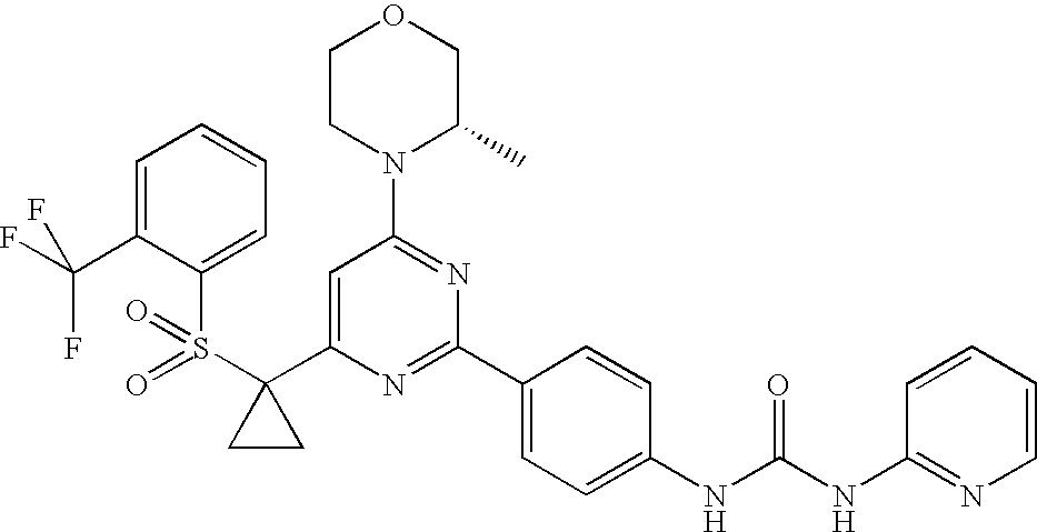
S(C1(C2=CC(N3C(C)COCC3)=NC(C3=CC=C(NC(NC4=NC=CC=C4)=O)C=C3)=N2)CC1)(=O)(=O)C1=CC=CC=C1C(F)(F)F
